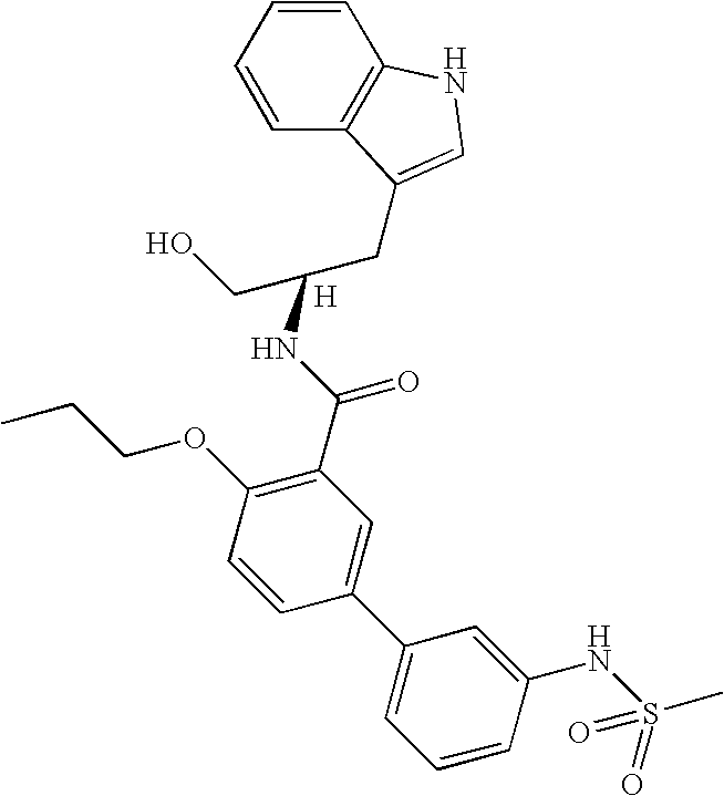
CCCOC1=C(C(NC(CC2=CNC3=C2C=CC=C3)CO)=O)C=C(C2=CC=CC(NS(C)(=O)=O)=C2)C=C1.[H]
